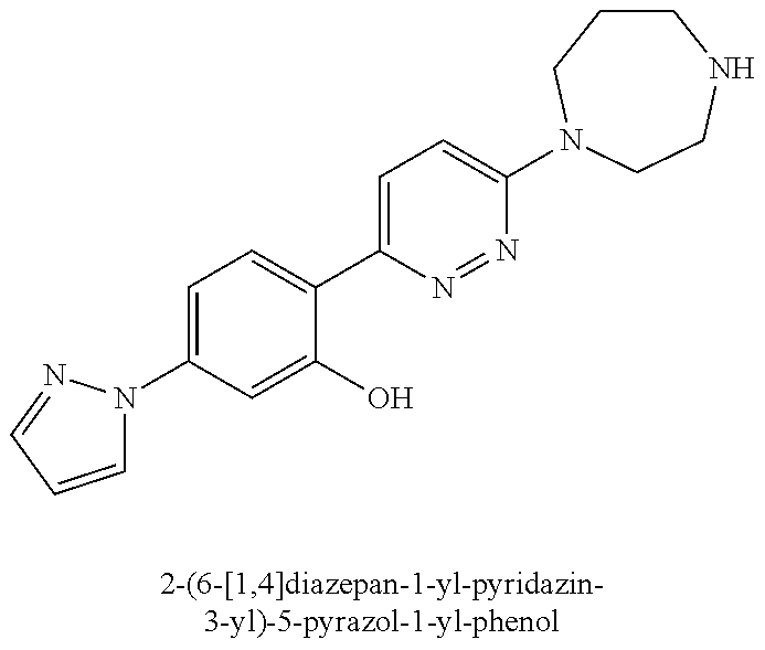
C1(N2C=CC=N2)=CC=C(C2=CC=C(N3CCCNCC3)N=N2)C(O)=C1
